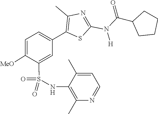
C(C1CCCC1)(N(C1=NC(C)=C(C2=CC=C([MeO])C(S(=O)(NC3=C(C)N=CC=C3C)=O)=C2)S1)[H])=O
